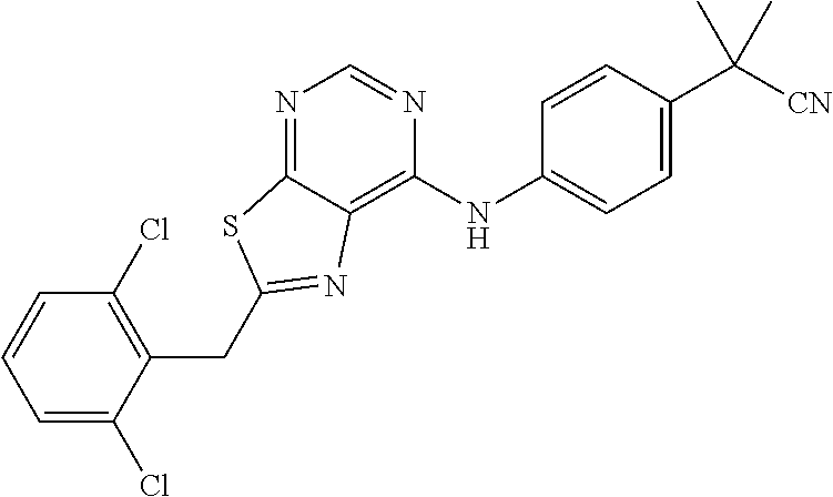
C1=C(Cl)C(CC2=NC3=C(NC4=CC=C(C([CN])(C)C)C=C4)N=CN=C3S2)=C(Cl)C=C1
